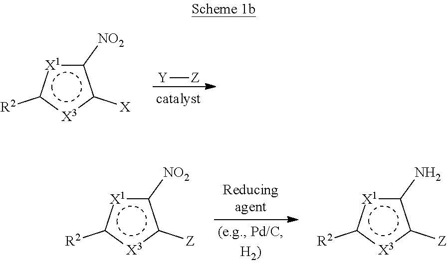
[Y][Z].c1([NO2])[X1]c([R2])[X3]c1[X].c1([NO2])[X1]c([R2])[X3]c1[Z].c1(N)[X1]c([R2])[X3]c1[Z]
